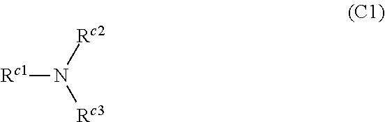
[Rc1]N([Rc3])[Rc2]
